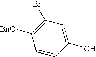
C1=CC(O)=CC(Br)=C1[BnO]
